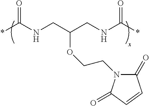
*C(NCC(CNC(*)=O)OCCN1C(=O)C=CC1=O)=O
